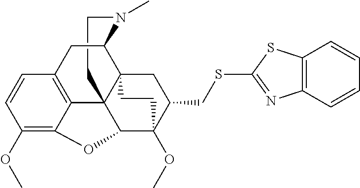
C1CN(C)C2C34C15C1=C(C=CC(OC)=C1OC5C(OC)(C(CSC1=NC5=C(S1)C=CC=C5)C3)CC4)C2
